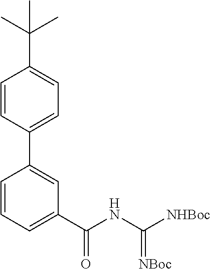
C1(C2=CC(C(NC([NHBoc])=[NBoc])=O)=CC=C2)=CC=C(C(C)(C)C)C=C1
